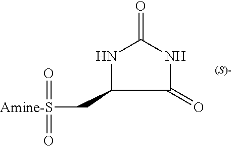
[Amine-S](CC1NC(=O)NC1=O)(=O)=O
